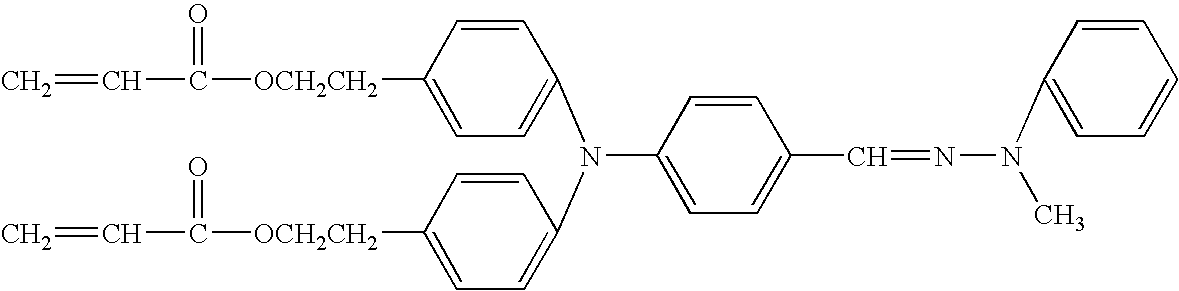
C=CC(=O)[OCH2CH2]C1=CC=C(N(C2=CC=C([OCH2CH2]C(C=C)=O)C=C2)C2=CC=C(C=NN(C3=CC=CC=C3)C)C=C2)C=C1
